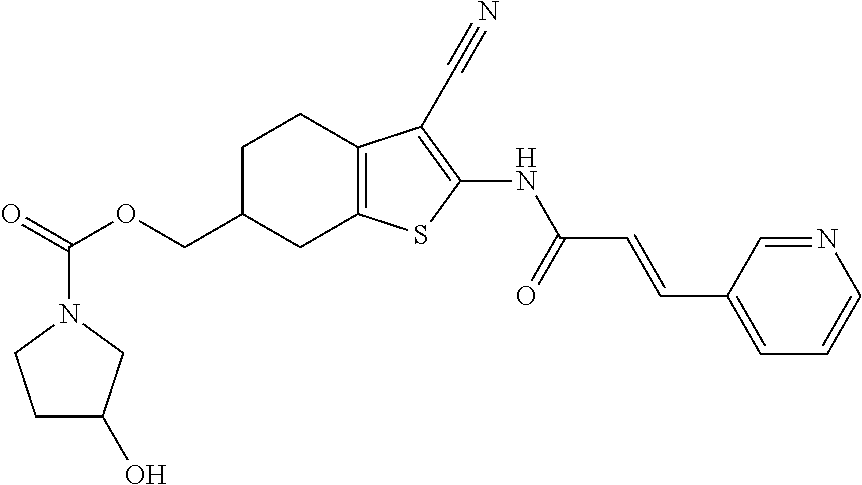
C1C(O)CN(C(=O)OCC2CC3=C(CC2)C(C#N)=C(NC(C=CC2=CC=CN=C2)=O)S3)C1
